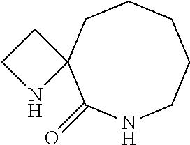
C1C2(C(=O)NCCCC1)CCN2
